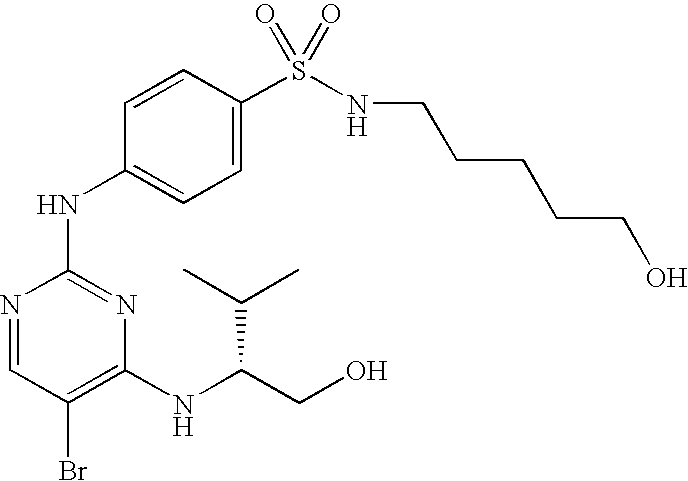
N1=CC(Br)=C(NC(CO)C(C)C)N=C1NC1=CC=C(S(NCCCCCO)(=O)=O)C=C1
